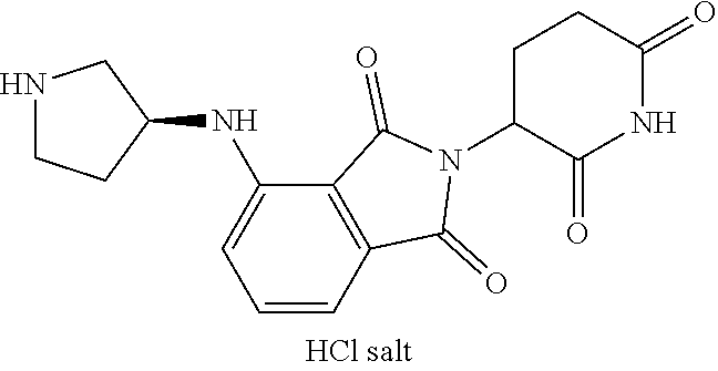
C1C(N2C(=O)C3=C(C2=O)C=CC=C3NC2CNCC2)C(=O)NC(=O)C1
